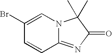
C12=NC(=O)C(C)(C)N1C=C(Br)C=C2
